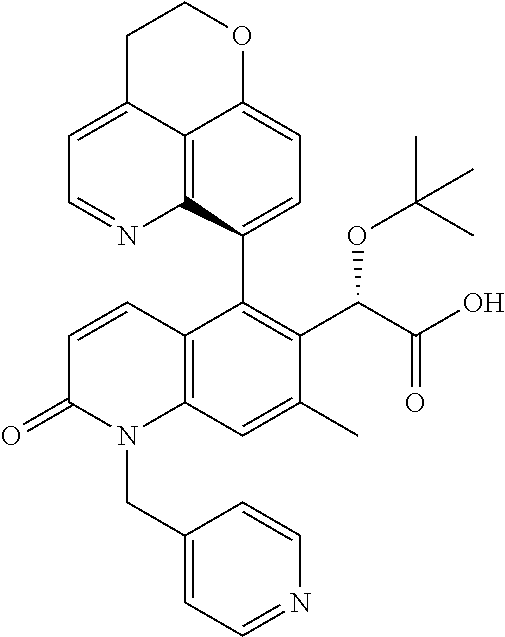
C12=C3C(C4=C(C(C(O)=O)OC(C)(C)C)C(C)=CC5=C4C=CC(=O)N5CC4=CC=NC=C4)=CC=C1OCCC2=CC=N3
